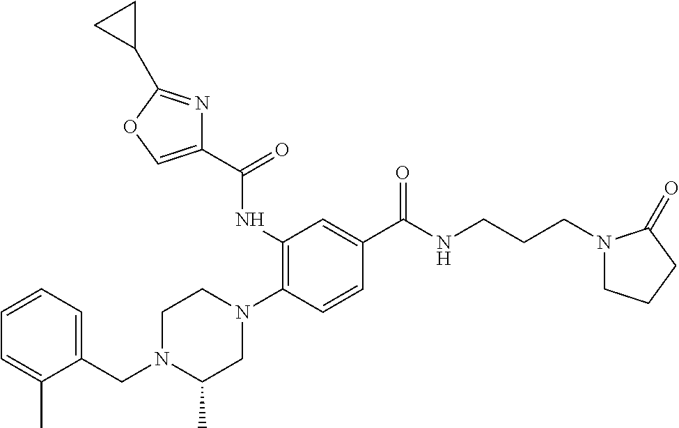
C(N1C(C)CN(C2=C(NC(C3=COC(C4CC4)=N3)=O)C=C(C(NCCCN3CCCC3=O)=O)C=C2)CC1)C1=CC=CC=C1C
